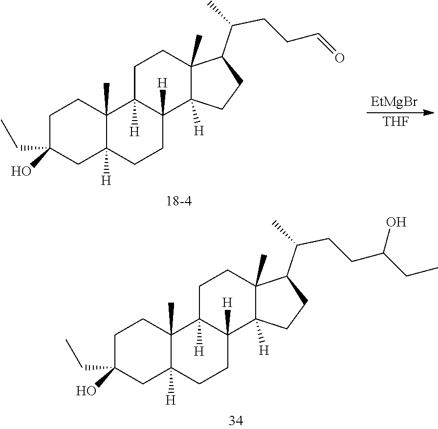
[EtMgBr].[THF].C(CCC=O)(C1CCC2([H])C3([H])CCC4([H])CC(O)(CC)CCC4(C)C3([H])CCC12C)C.C(CCC(CC)O)(C1CCC2([H])C3([H])CCC4([H])CC(O)(CC)CCC4(C)C3([H])CCC12C)C
